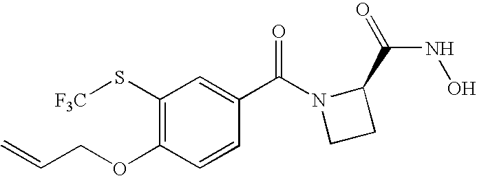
C1(S[F3C])=C(OCC=C)C=CC(C(N2CCC2C(=O)NO)=O)=C1
